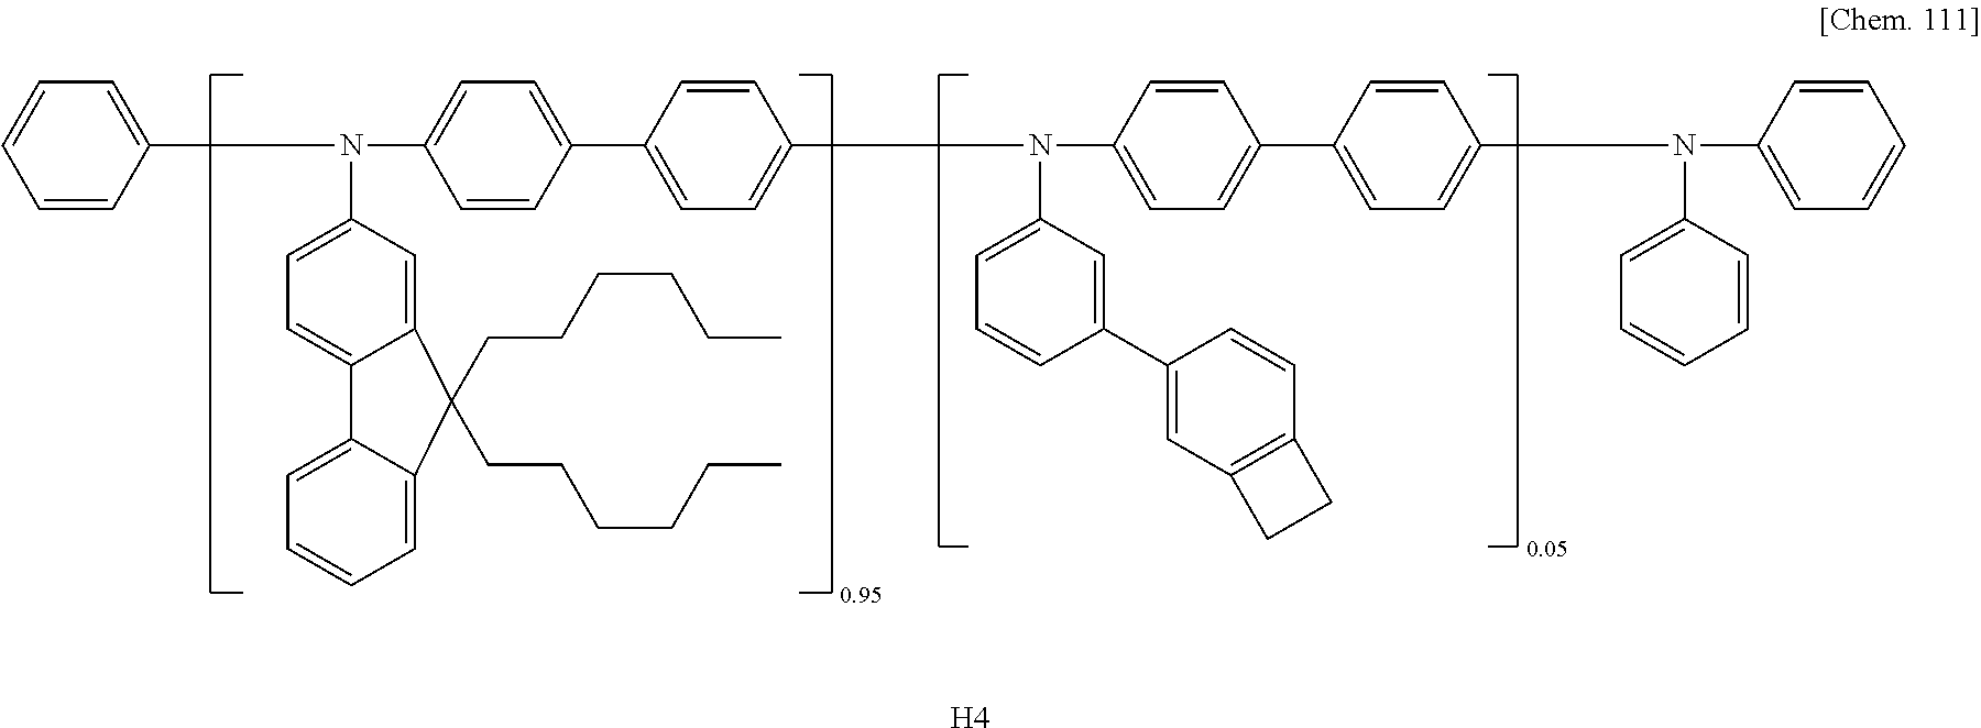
C1=CC(N(C2=CC=C3C(=C2)C(CCCCCC)(CCCCCC)C2=CC=CC=C32)C2=CC=C(C3=CC=C(N(C4=CC=CC(C5=CC6=C(C=C5)CC6)=C4)C4=CC=C(C5=CC=C(N(C6=CC=CC=C6)C6=CC=CC=C6)C=C5)C=C4)C=C3)C=C2)=CC=C1.[H4]
